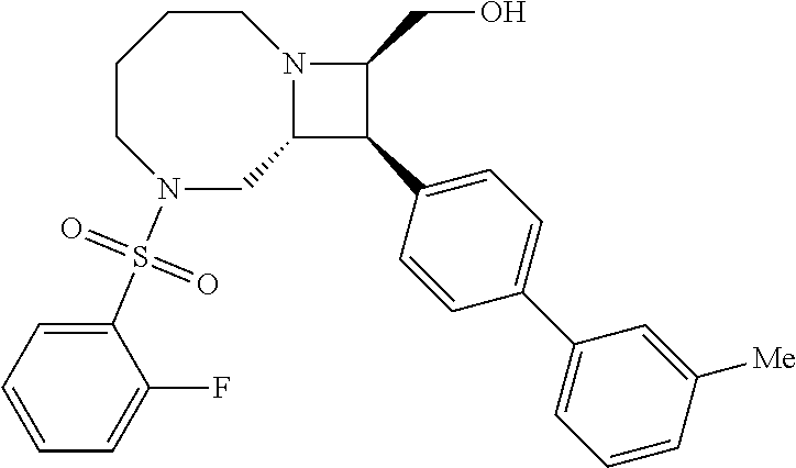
C1CN(S(=O)(=O)C2=CC=CC=C2F)CC2N(CC1)C(CO)C2C1=CC=C(C2=CC=CC([Me])=C2)C=C1
